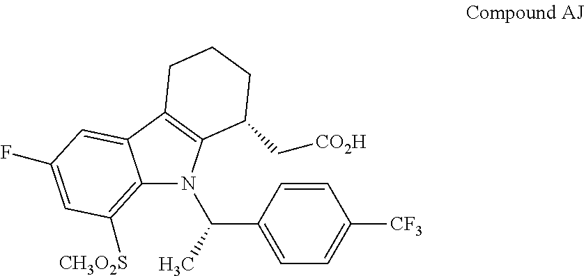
C12=C([CH3O2S])C=C(F)C=C1C1=C(N2C(C2=CC=C([CF3])C=C2)C)C(C[CO2H])CCC1
